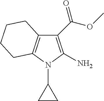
C1(C(OC)=O)=C(N)N(C2CC2)C2=C1CCCC2
